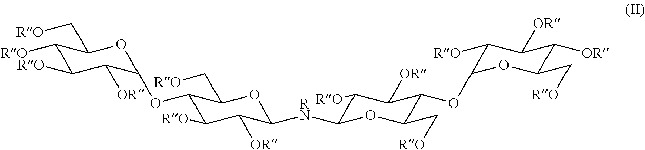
C1(OC2C([OR])C([RO])C([RO])C(C[RO])O2)C(C[RO])OC([RN]C2C([RO])C([OR])C(OC3C([RO])C([OR])C([OR])C(C[RO])O3)C(C[RO])O2)C([OR])C1[RO]
